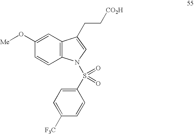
C1=C(O[Me])C=CC2=C1C(CC[CO2H])=CN2S(=O)(=O)C1=CC=C([F3C])C=C1
